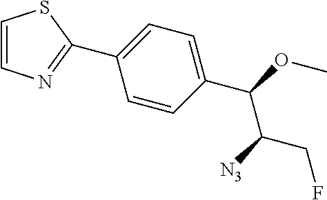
C1(C2=NC=CS2)=CC=C(C(OC)C([N3])CF)C=C1
